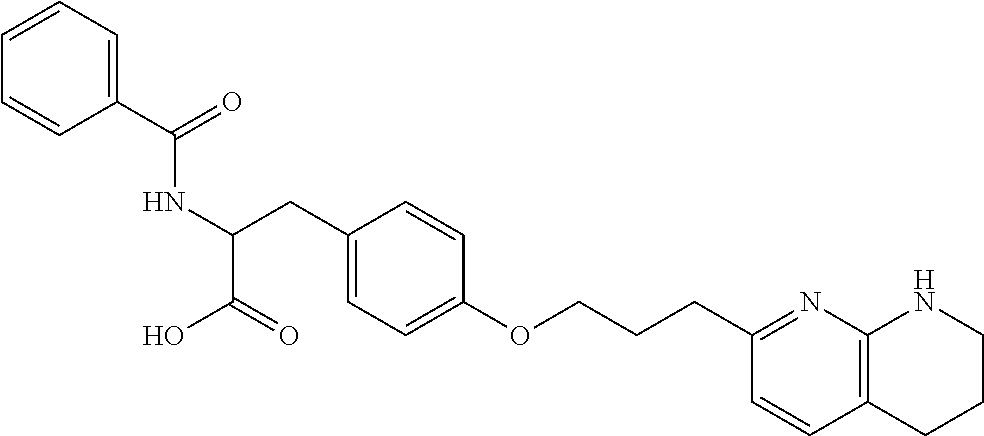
C1=CC=C(C(=O)NC(C(=O)O)CC2=CC=C(OCCCC3=NC4=C(C=C3)CCCN4)C=C2)C=C1
